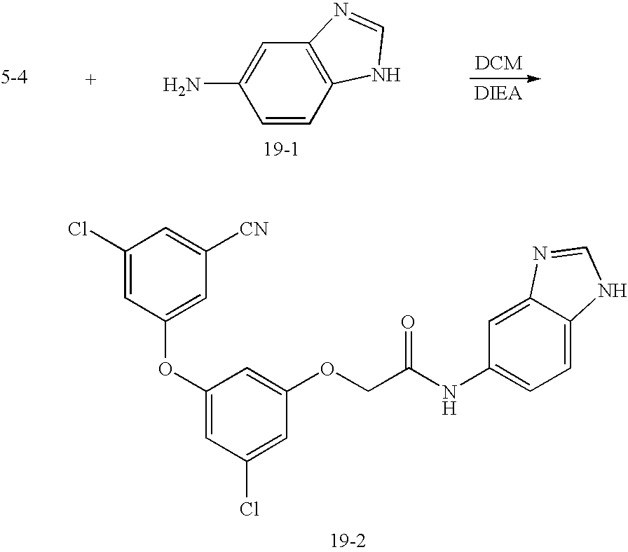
C1(Cl)=CC(OC2=CC(Cl)=CC(OCC(NC3=CC=C4C(=C3)N=CN4)=O)=C2)=CC([CN])=C1.C1=CC2=C(C=C1N)N=CN2
